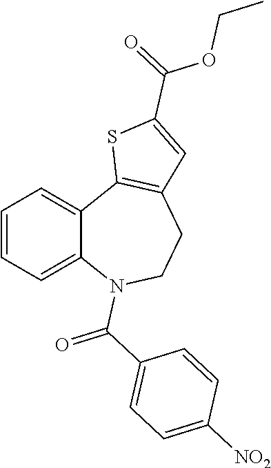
C1=CC=C2C(=C1)C1=C(CCN2C(C2=CC=C([NO2])C=C2)=O)C=C(C(=O)OCC)S1
